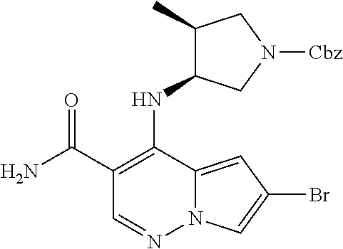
NC(C1=C(NC2C(C)CN([Cbz])C2)C2=CC(Br)=CN2N=C1)=O
